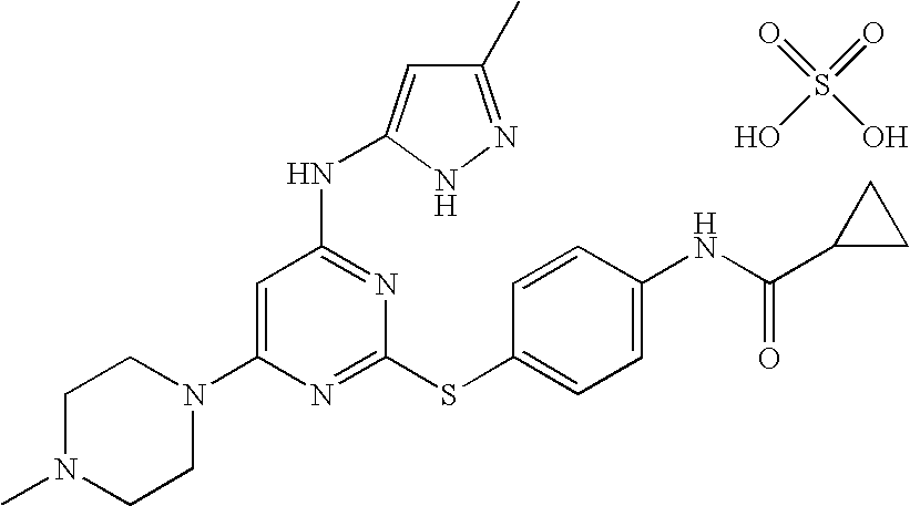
C1N(C)CCN(C2=CC(NC3=CC(C)=NN3)=NC(SC3=CC=C(NC(=O)C4CC4)C=C3)=N2)C1.OS(O)(=O)=O
